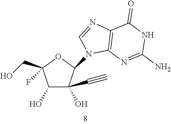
C1(O)C(O)(C#C)C(N2C3=C(N=C2)C(=O)NC(N)=N3)OC1(CO)F
